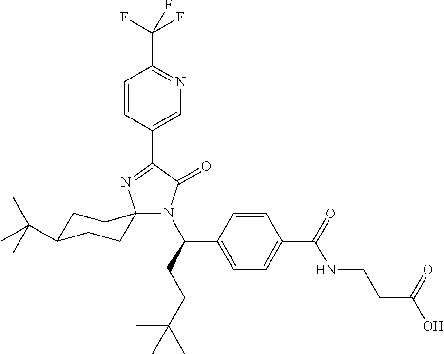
C1=CC(C2=NC3(N(C(CCC(C)(C)C)C4=CC=C(C(=O)NCCC(O)=O)C=C4)C2=O)CCC(C(C)(C)C)CC3)=CN=C1C(F)(F)F
